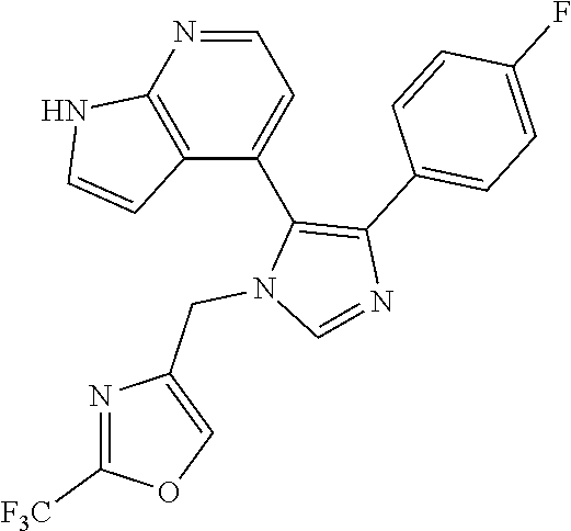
N1=CC=C(C2=C(C3=CC=C(F)C=C3)N=CN2CC2=COC([F3C])=N2)C2=C1NC=C2
